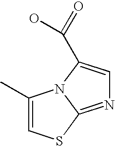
C1(C)=CSC2=NC=C(C(=O)O)N12
